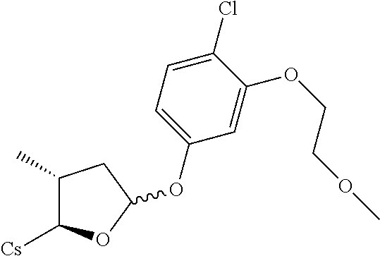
C1(C)C([Cs])OC(OC2=CC=C(Cl)C(OCCOC)=C2)C1
